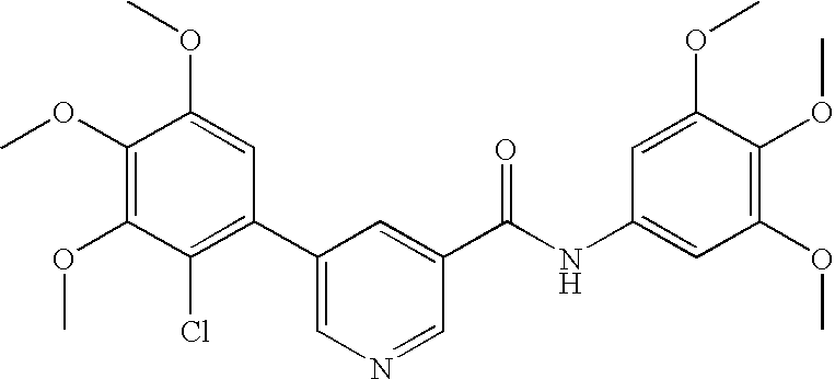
C1(OC)=C(OC)C(Cl)=C(C2=CN=CC(C(NC3=CC(OC)=C(OC)C(OC)=C3)=O)=C2)C=C1OC
